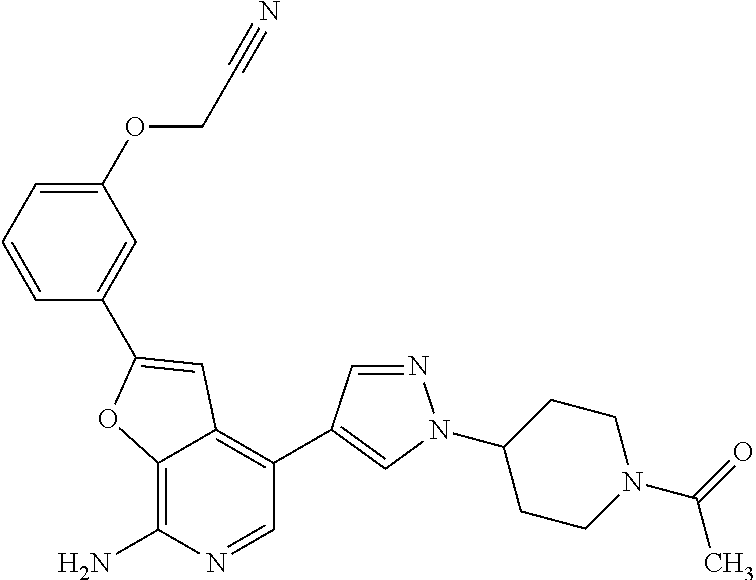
C12=C(N)N=CC(C3=CN(C4CCN(C(=O)C)CC4)N=C3)=C1C=C(C1=CC(OCC#N)=CC=C1)O2
